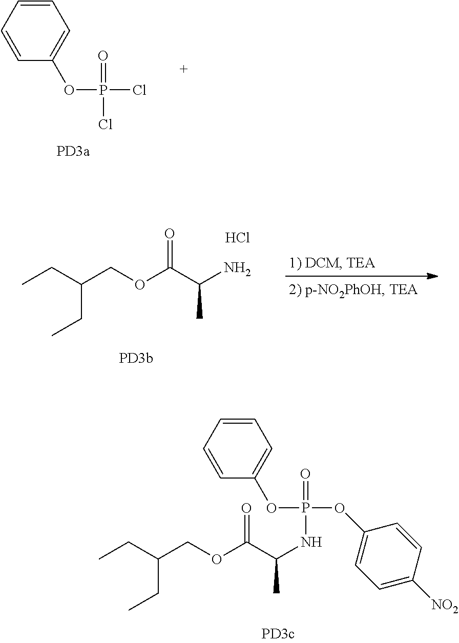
C1=CC=CC(OP(Cl)(=O)Cl)=C1.CCC(COC(C(N)C)=O)CC.Cl.C1=CC=CC(OP(OC2=CC=C([NO2])C=C2)(=O)NC(C(OCC(CC)CC)=O)C)=C1
